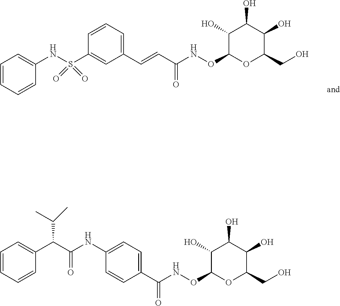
C1=CC(S(NC2=CC=CC=C2)(=O)=O)=CC(C=CC(NOC2OC(CO)C(O)C(O)C2O)=O)=C1.C1(C(NOC2OC(CO)C(O)C(O)C2O)=O)=CC=C(NC(C(C2=CC=CC=C2)C(C)C)=O)C=C1
